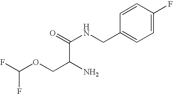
C1=CC(F)=CC=C1CNC(=O)C(N)COC(F)F
